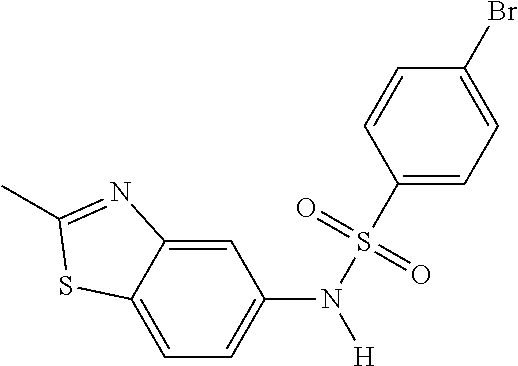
C1=C2C(=CC=C1N([H])S(C1=CC=C(Br)C=C1)(=O)=O)SC(C)=N2
